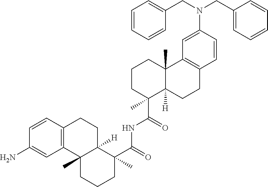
C1=CC2=C(C=C1N)C1(C)C([H])(CC2)C(C(=O)NC(C2(C)C3([H])C(C)(CCC2)C2=C(CC3)C=CC(N(CC3=CC=CC=C3)CC3=CC=CC=C3)=C2)=O)(C)CCC1
